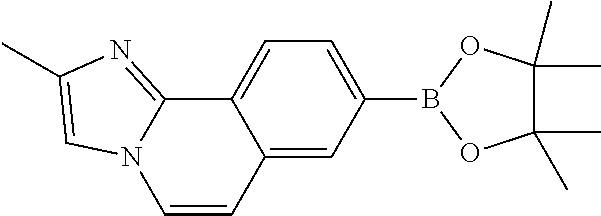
C1=CC2=CC(B3OC(C)(C)C(C)(C)O3)=CC=C2C2=NC(C)=CN12
